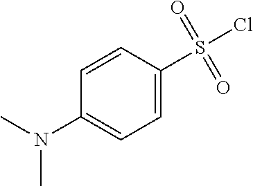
C1(S(Cl)(=O)=O)=CC=C(N(C)C)C=C1
